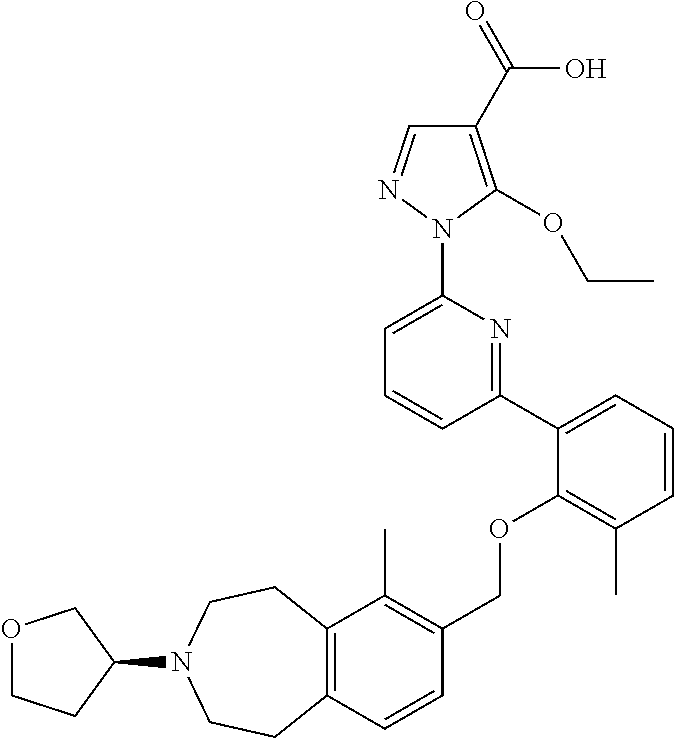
C1(C2=CC=CC(C)=C2OCC2=C(C)C3=C(C=C2)CCN(C2CCOC2)CC3)=NC(N2N=CC(C(=O)O)=C2OCC)=CC=C1
